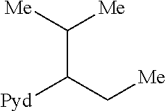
C(C(C[Me])[Pyd])([Me])[Me]
